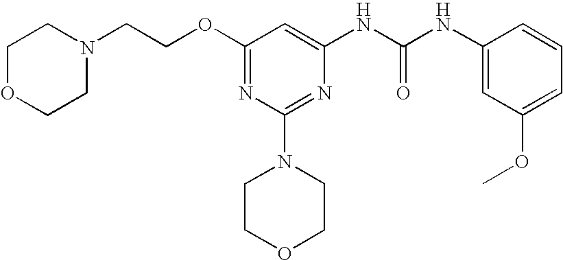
O(C1=NC(N2CCOCC2)=NC(NC(NC2=CC(OC)=CC=C2)=O)=C1)CCN1CCOCC1
